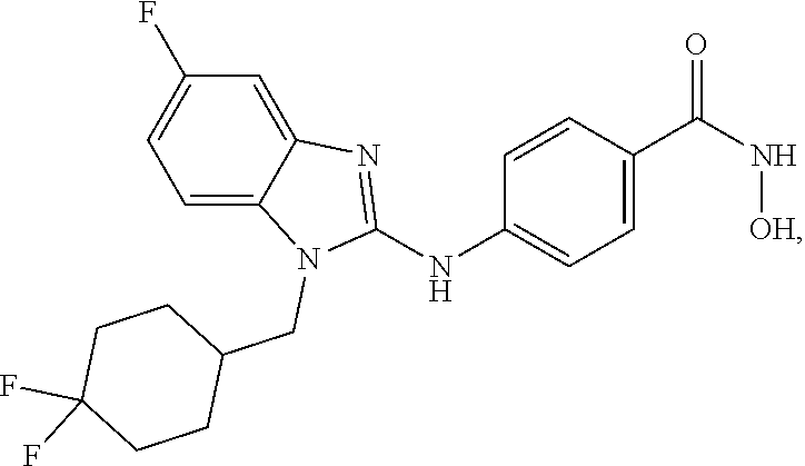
C1=CC(C(N[OH])=O)=CC=C1NC1=NC2=CC(F)=CC=C2N1CC1CCC(F)(F)CC1
